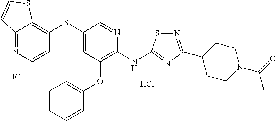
S(C1=CC(OC2=CC=CC=C2)=C(NC2=NC(C3CCN(C(C)=O)CC3)=NS2)N=C1)C1=C2C(=NC=C1)C=CS2.Cl.Cl
